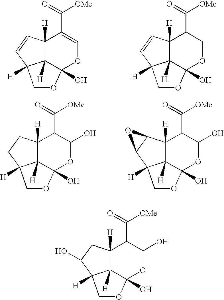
C12([H])C3([H])C(O)(OC(O)C1C(=O)[OMe])OCC3([H])C(O)C2.C12([H])C3([H])C(O)(OC=C1C(=O)[OMe])OCC3([H])C=C2.C12([H])C3([H])C(O)(OCC1C(=O)[OMe])OCC3([H])C=C2.C12([H])C3([H])C(O)(OC(O)C1C(=O)[OMe])OCC3([H])CC2.C12([H])C3([H])C(O)(OC(O)C1C(=O)[OMe])OCC3([H])C1C2O1
